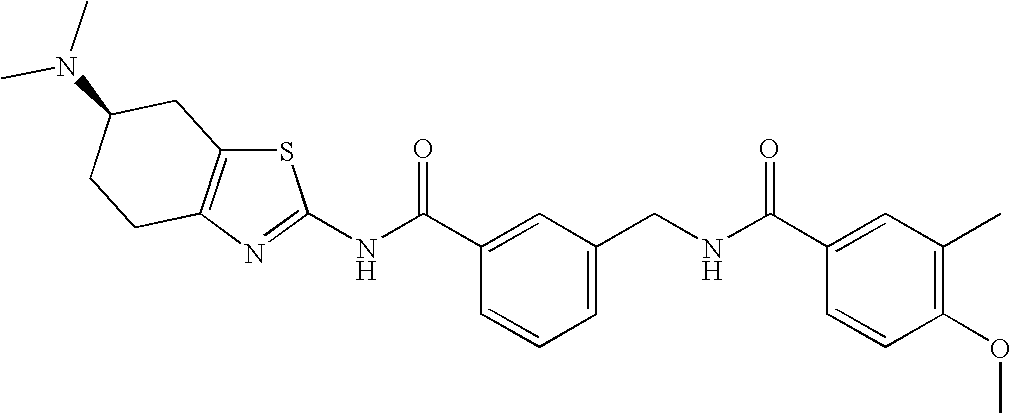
N(C(C1=CC(CNC(C2=CC(C)=C(OC)C=C2)=O)=CC=C1)=O)C1=NC2=C(S1)CC(N(C)C)CC2
